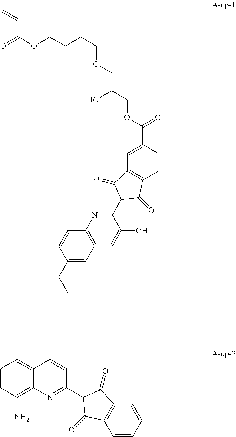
C12=C(N=C(C3C(=O)C4=C(C3=O)C=C(C(=O)OCC(COCCCCOC(=O)C=C)O)C=C4)C(O)=C1)C=CC(C(C)C)=C2.C12=CC=CC(N)=C1N=C(C1C(=O)C3=C(C1=O)C=CC=C3)C=C2
